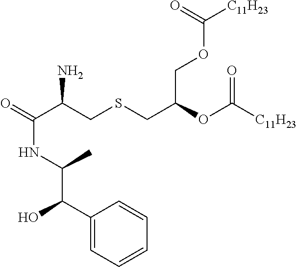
O=C(C(CSCC(OC([C11H23])=O)COC([C11H23])=O)N)NC(C(C1=CC=CC=C1)O)C
